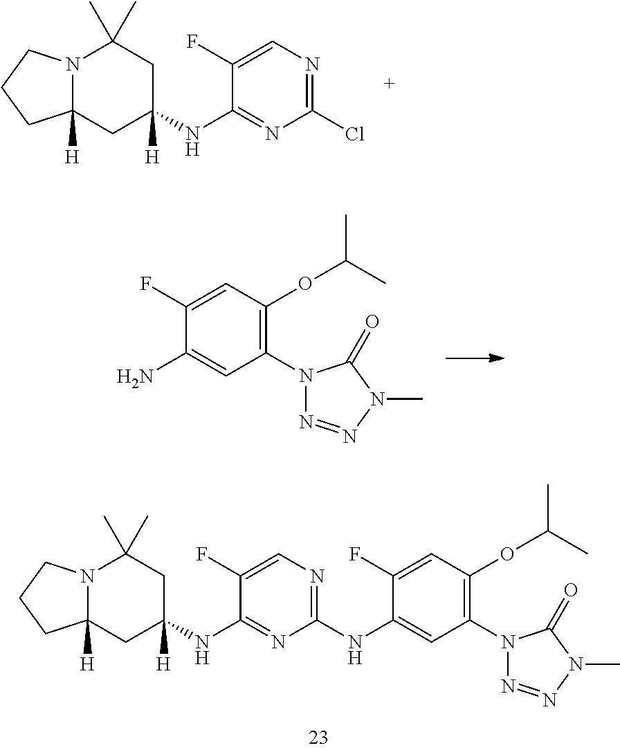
N12C([H])(CC(NC3=NC(Cl)=NC=C3F)([H])CC1(C)C)CCC2.NC1=CC(N2N=NN(C)C2=O)=C(OC(C)C)C=C1F.N12C([H])(CC(NC3=NC(NC4=CC(N5N=NN(C)C5=O)=C(OC(C)C)C=C4F)=NC=C3F)([H])CC1(C)C)CCC2
